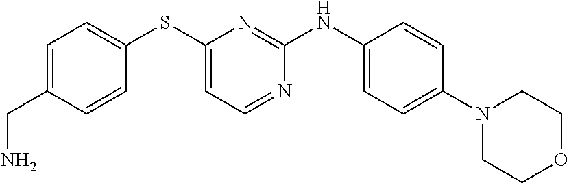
C1=C(CN)C=CC(SC2=CC=NC(NC3=CC=C(N4CCOCC4)C=C3)=N2)=C1
